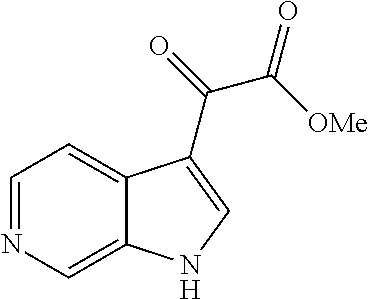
C1=NC=C2C(=C1)C(C(=O)C([OMe])=O)=CN2
